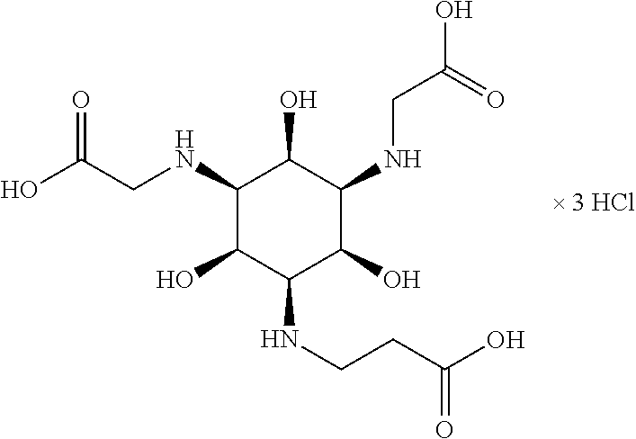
O=C(O)CNC1C(O)C(NCCC(O)=O)C(O)C(NCC(O)=O)C1O
